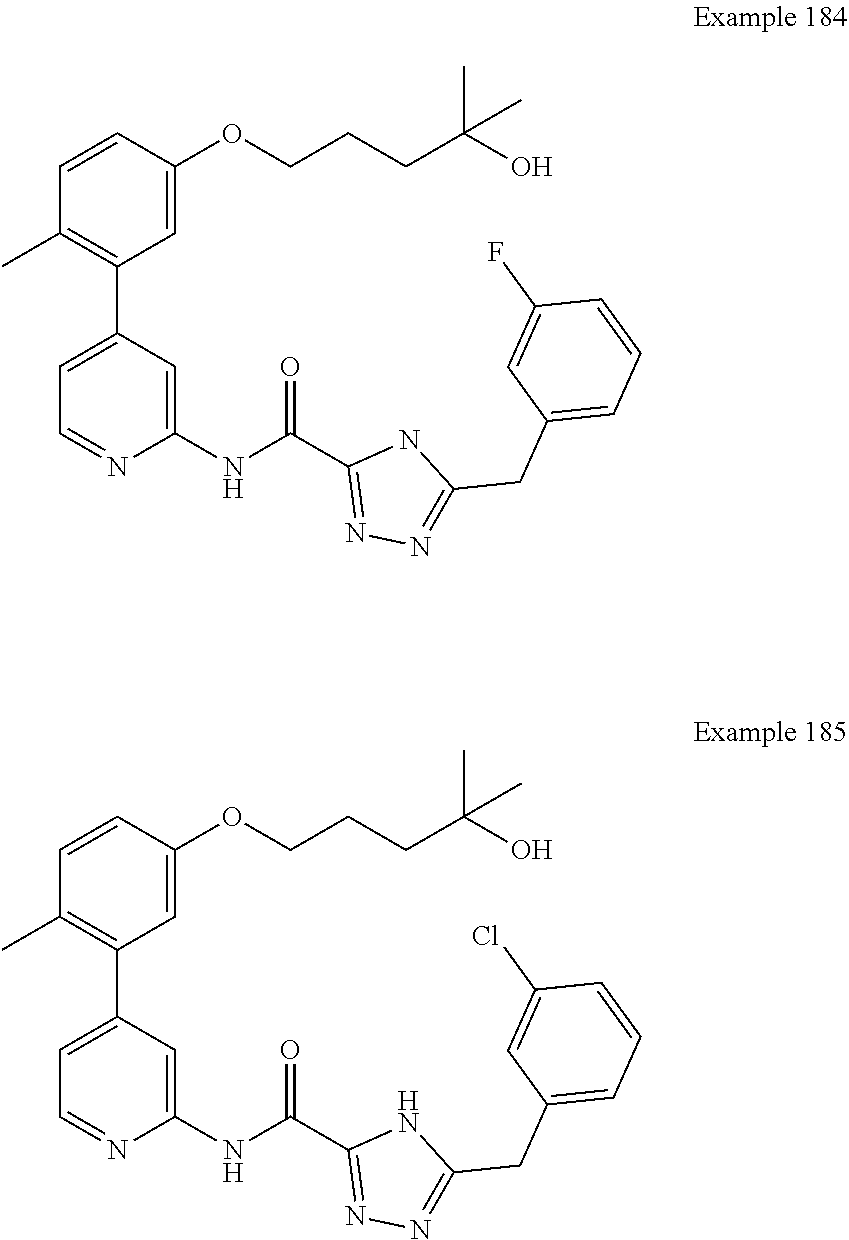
C1=CC=C(CC2=NN=C(C(NC3=CC(C4=C(C)C=CC(OCCCC(C)(C)O)=C4)=CC=N3)=O)N2)C=C1F.C1=CC(OCCCC(C)(C)O)=CC(C2=CC=NC(NC(C3=NN=C(CC4=CC=CC(Cl)=C4)N3)=O)=C2)=C1C
